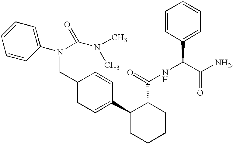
C1(CN(C(=O)N(C)C)C2=CC=CC=C2)=CC=C(C2C(C(NC(C3=CC=CC=C3)C([NH2])=O)=O)CCCC2)C=C1
